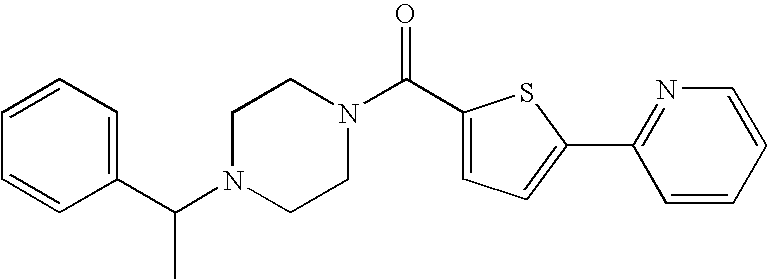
C1=CC=CC=C1C(N1CCN(C(=O)C2=CC=C(C3=NC=CC=C3)S2)CC1)C
